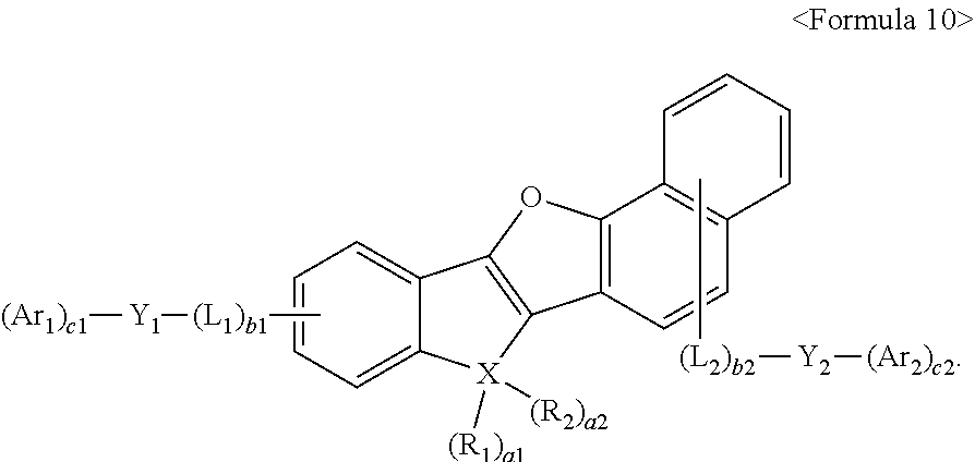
[(L1)b1]([Y1][(Ar1)c1])C.[(L2)b2]([Y2][(Ar2)c2])C.C1=C2C(=CC=C1)C1=C(C3=C(O1)C1=C(C=C3)C=CC=C1)[X]2([(R1)a1])[(R2)a2]
